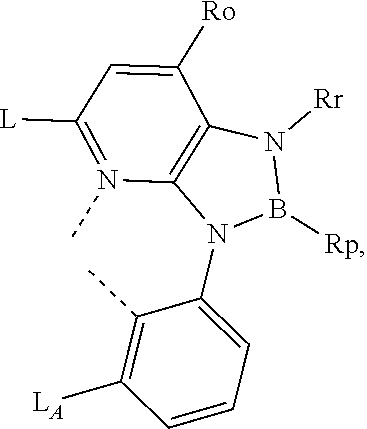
[Rp]B1N(C2=CC=CC([LA])=C2C)C2=C(N1[Rr])C([Ro])=CC([L])=N2C
